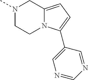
N1(C)CCN2C(=CC=C2C2=CN=CN=C2)C1
